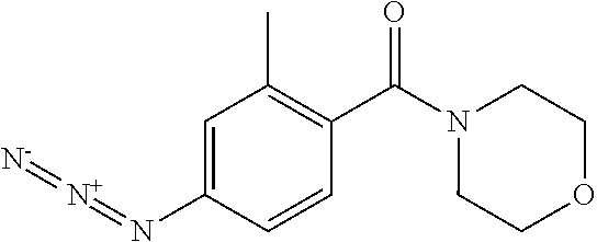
C1=C(N=[N+]=[N-])C=CC(C(N2CCOCC2)=O)=C1C
